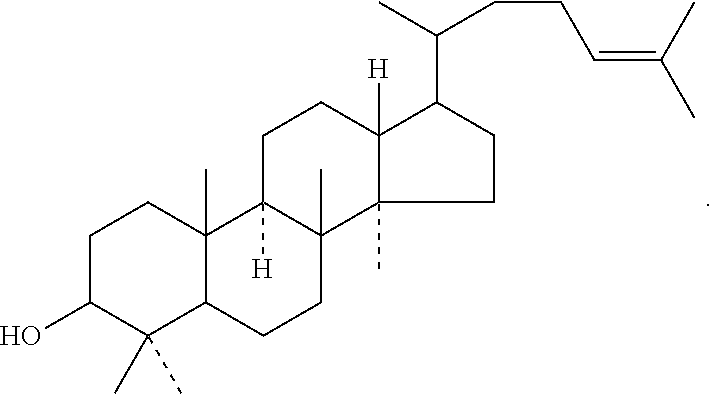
C1C(O)C(C)(C)C2C(C)(C1)C1([H])C(C)(CC2)C2(C)C([H])(CC1)C(C(C)CCC=C(C)C)CC2
